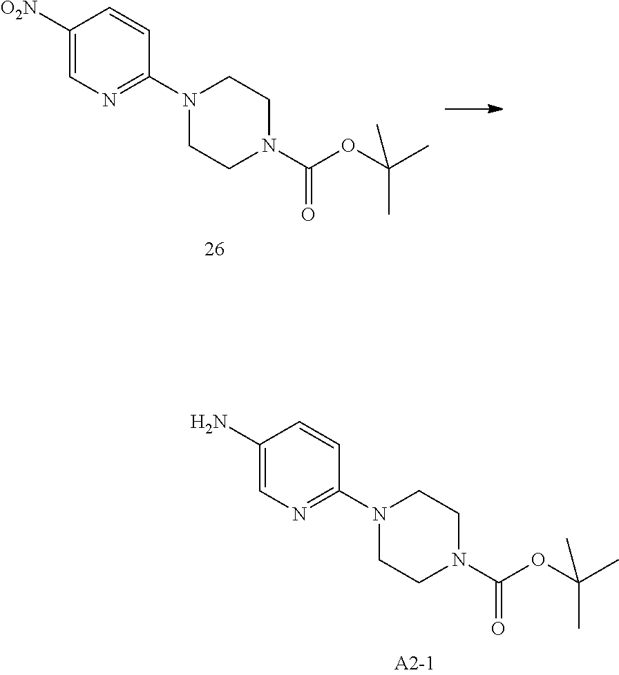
C1(N)=CN=C(N2CCN(C(OC(C)(C)C)=O)CC2)C=C1.C1([O2N])=CN=C(N2CCN(C(OC(C)(C)C)=O)CC2)C=C1
